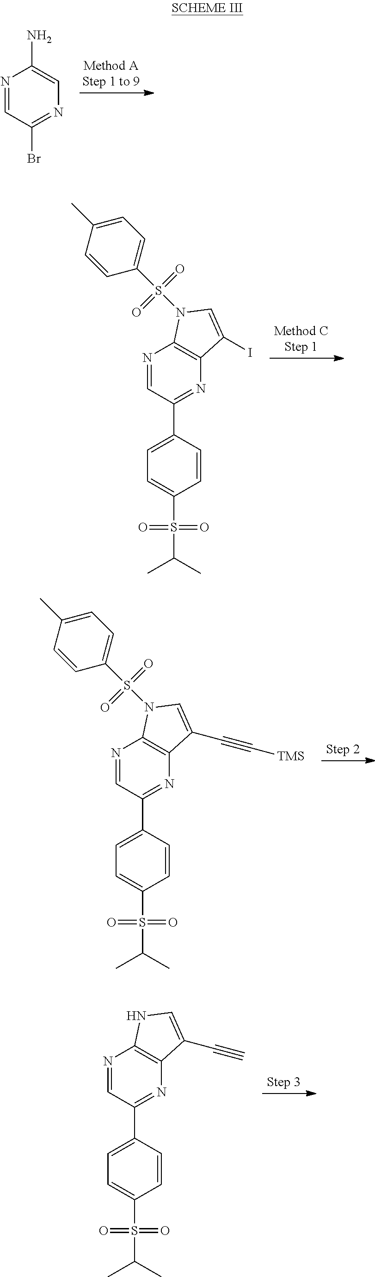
N1=CC(Br)=NC=C1N.N1=CC(C2=CC=C(S(C(C)C)(=O)=O)C=C2)=NC2=C1N(S(C1=CC=C(C)C=C1)(=O)=O)C=C2I.N1=CC(C2=CC=C(S(C(C)C)(=O)=O)C=C2)=NC2=C1N(S(C1=CC=C(C)C=C1)(=O)=O)C=C2C#C[TMS].N1=CC(C2=CC=C(S(C(C)C)(=O)=O)C=C2)=NC2=C1NC=C2C#C
